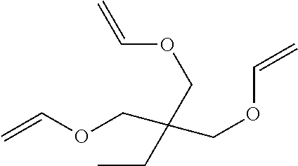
C(OCC(COC=C)(COC=C)CC)=C
